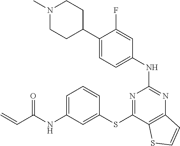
C1=C(C2CCN(C)CC2)C(F)=CC(NC2=NC3=C(C(SC4=CC(NC(C=C)=O)=CC=C4)=N2)SC=C3)=C1
